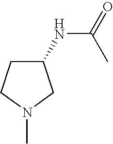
C1(NC(=O)C)CCN(C)C1
